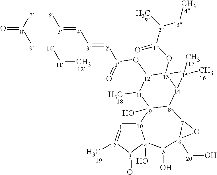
[10]12[1]=[2](C)[3](=O)[4]1(O)[5](O)[6]1([20]O)[7]([8]3[9]2(O)[11](C)[12](O[1](=O)[2]=[3][4]=[5][6][7][8]([9][10][11]C)=O)[13]2(O[1]([2](C)[3]C)=O)[14]3[15]2(C)C)O1
